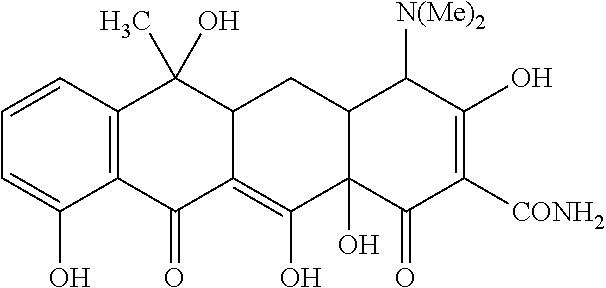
C1=CC2=C(C(O)=C1)C(=O)C1=C(O)C3(O)C(CC1C2(C)O)C([N(Me)2])C(O)=C([CONH2])C3=O
